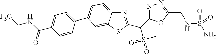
N1=C(C(C2=NC3=CC=C(C4=CC=C(C(NC[F3C])=O)C=C4)C=C3S2)S(=O)(=O)C)OC(CNS(N)(=O)=O)=N1
